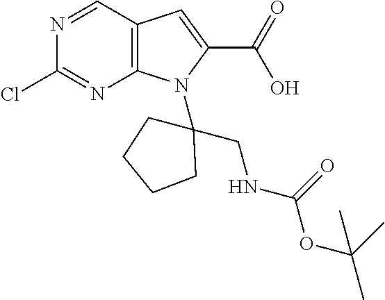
C12=C(C=NC(Cl)=N1)C=C(C(=O)O)N2C1(CNC(=O)OC(C)(C)C)CCCC1
